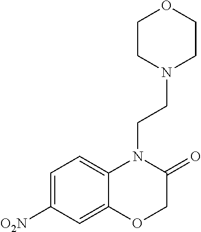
C1=C([O2N])C=C2C(=C1)N(CCN1CCOCC1)C(=O)CO2
